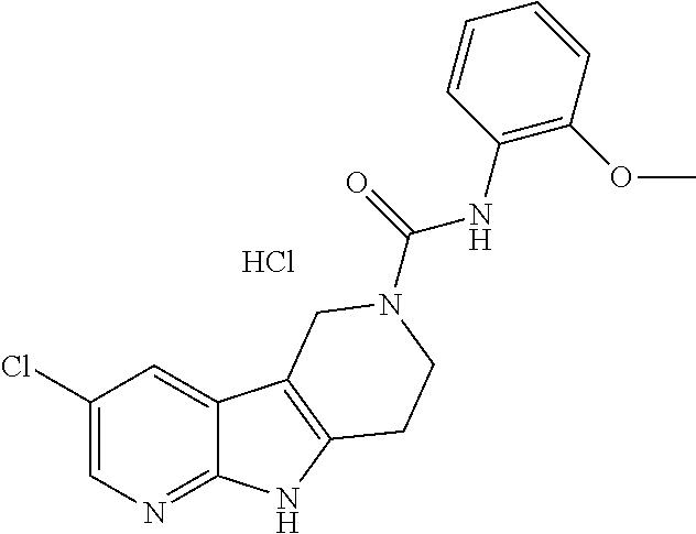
Cl.C1(Cl)=CN=C2C(=C1)C1=C(N2)CCN(C(=O)NC2=C(OC)C=CC=C2)C1
